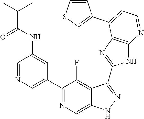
C1=NC=C(C2=NC=C3C(=C2F)C(C2=NC4=C(N2)N=CC=C4C2=CSC=C2)=NN3)C=C1NC(C(C)C)=O
